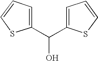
C1=C(C(O)C2=CC=CS2)SC=C1
